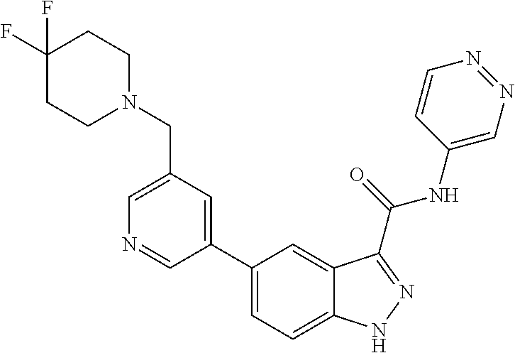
C1(CN2CCC(F)(F)CC2)=CN=CC(C2=CC=C3C(=C2)C(C(NC2=CN=NC=C2)=O)=NN3)=C1
